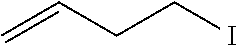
C=CCCI
